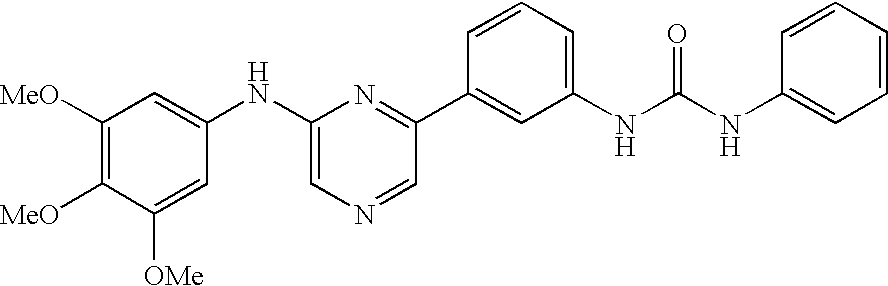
C1([MeO])=C([MeO])C([OMe])=CC(NC2=CN=CC(C3=CC(NC(NC4=CC=CC=C4)=O)=CC=C3)=N2)=C1
